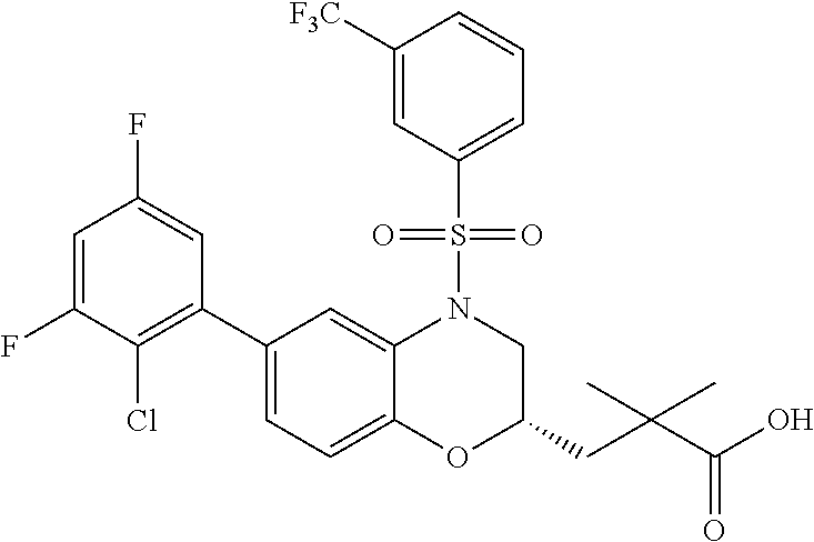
C1(C2=C(Cl)C(F)=CC(F)=C2)=CC=C2C(=C1)N(S(C1=CC=CC([F3C])=C1)(=O)=O)CC(CC(C(O)=O)(C)C)O2
